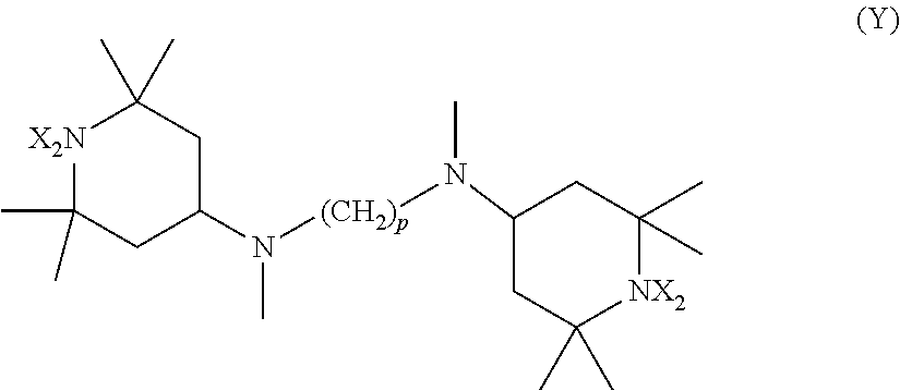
[X2N]1C(C)(C)CC(N([(CH2)p]N(C)C2CC(C)(C)[NX2]C(C)(C)C2)C)CC1(C)C
